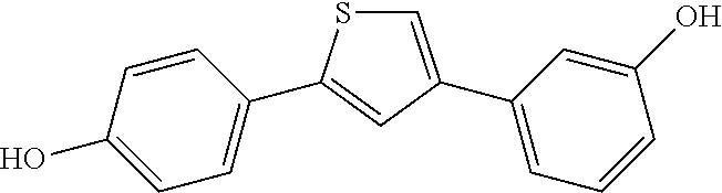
C1=C(C2=CC=CC(O)=C2)C=C(C2=CC=C(O)C=C2)S1
